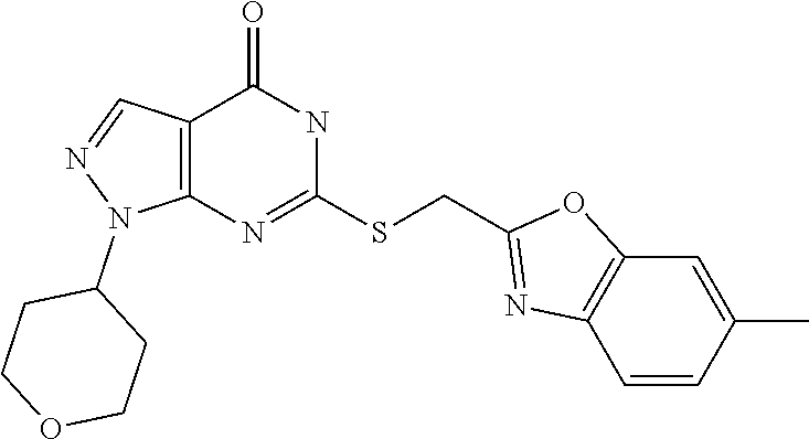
C12=C(N=C(SCC3=NC4=C(O3)C=C(C)C=C4)NC1=O)N(C1CCOCC1)N=C2
